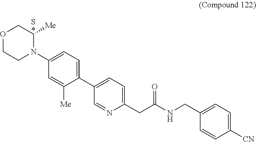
C1(C2=CC=C(CC(NCC3=CC=C([CN])C=C3)=O)N=C2)=CC=C(N2C([Me])COCC2)C=C1[Me].S
